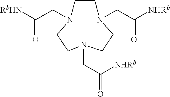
C(=O)([RbHN])CN1CCN(CC([NHRb])=O)CCN(CC(=O)[NHRb])CC1
